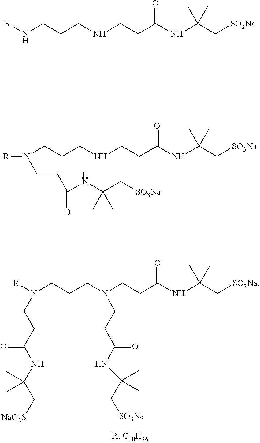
N(CCCN(CCC(=O)NC(C[SO3Na])(C)C)CCC(NC(C[SO3Na])(C)C)=O)([R])CCC(NC(C[NaO3S])(C)C)=O.[R]NCCCNCCC(NC(C[SO3Na])(C)C)=O.N(CCCNCCC(=O)NC(C[SO3Na])(C)C)(CCC(NC(C[SO3Na])(C)C)=O)[R]
